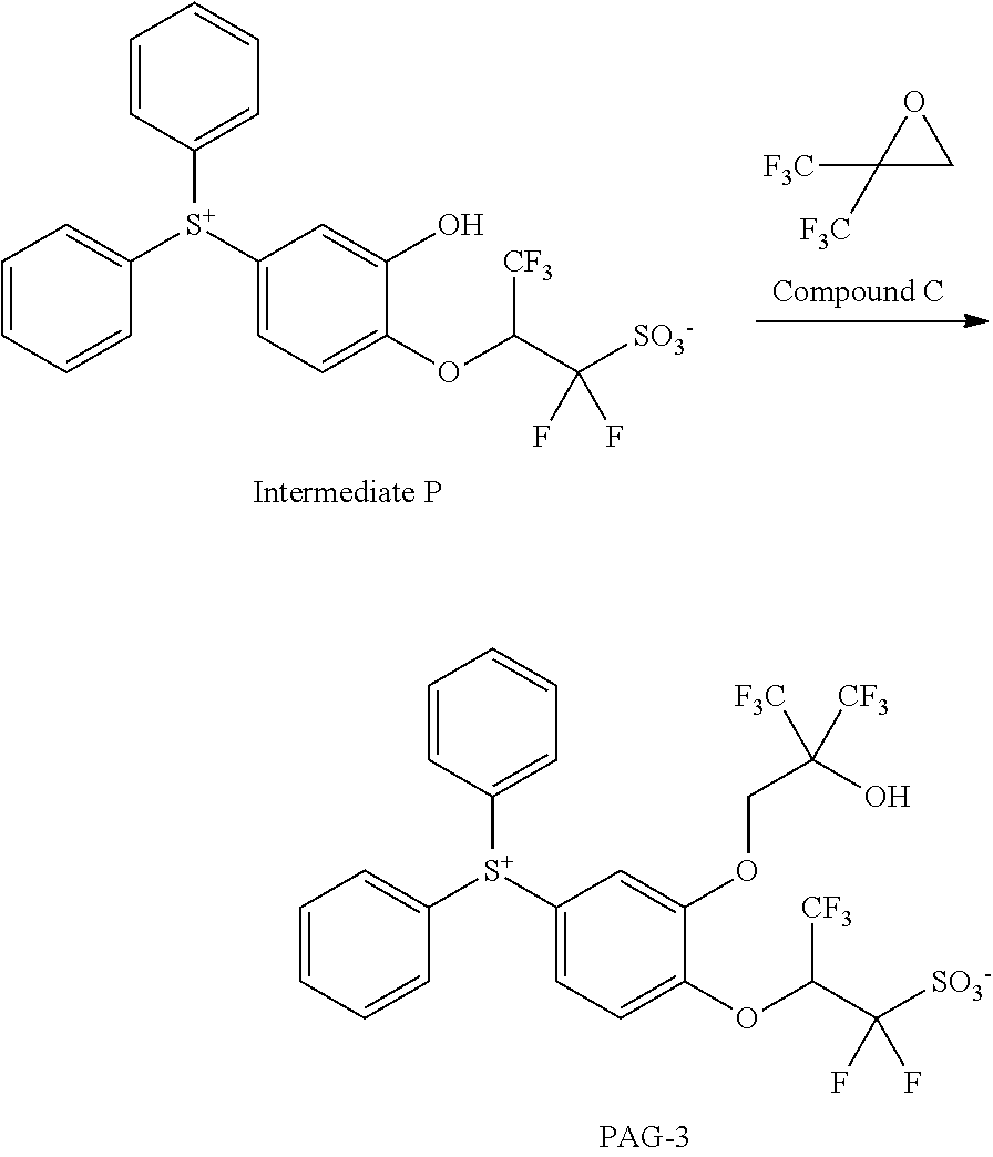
C1=CC=CC([S+](C2=CC=C(OC([CF3])C([SO3-])(F)F)C(O)=C2)C2=CC=CC=C2)=C1.C1([F3C])([F3C])CO1.C1=CC=CC([S+](C2=CC=C(OC([CF3])C([SO3-])(F)F)C(OCC(O)([CF3])[F3C])=C2)C2=CC=CC=C2)=C1
